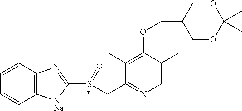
C12=C(C=CC=C1)N=C(S(=O)CC1=NC=C(C)C(OCC3COC(C)(C)OC3)=C1C)[NNa]2
